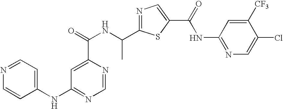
N1=C(C(NC(=O)C2=CC(NC3=CC=NC=C3)=NC=N2)C)SC(C(=O)NC2=NC=C(Cl)C([CF3])=C2)=C1
